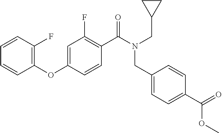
C1(OC2=CC(F)=C(C(N(CC3CC3)CC3=CC=C(C(=O)OC)C=C3)=O)C=C2)=C(F)C=CC=C1
